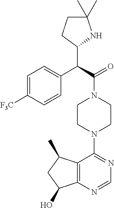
C(C(=O)N1CCN(C2=NC=NC3=C2C(C)CC3O)CC1)(C1NC(C)(C)CC1)C1=CC=C([F3C])C=C1
